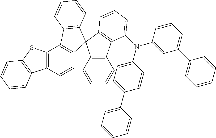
C12=C(C=CC3=C1C1=C(C=CC=C1)C31C3=C(C=CC=C3)C3=C1C=CC=C3N(C1=CC(C3=CC=CC=C3)=CC=C1)C1=CC=C(C3=CC=CC=C3)C=C1)C1=C(S2)C=CC=C1
